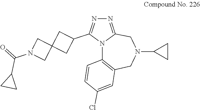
N1=C2N(C(C3CC4(C3)CN(C(C3CC3)=O)C4)=N1)C1=C(CN(C3CC3)C2)C=C(Cl)C=C1
